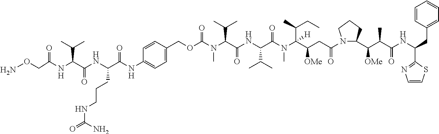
NOCC(NC(C(NC(CCCNC(=O)N)C(NC1=CC=C(COC(N(C(C(NC(C(N(C(C([OMe])CC(=O)N2C(C([OMe])C(C)C(=O)NC(CC3=CC=CC=C3)C3=NC=CS3)CCC2)(C(C)CC)[H])C)=O)C(C)C)=O)C(C)C)C)=O)C=C1)=O)=O)C(C)C)=O
